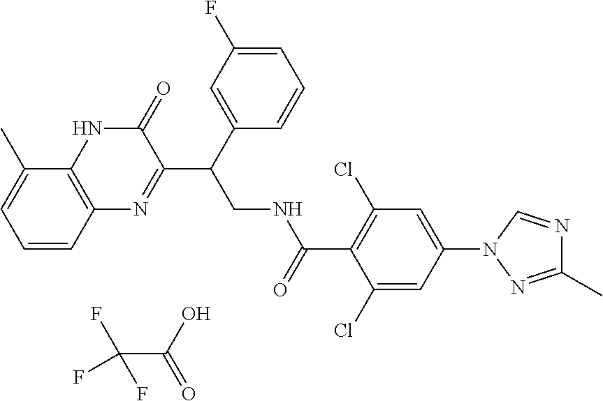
C1=CC2=C(C(C)=C1)NC(=O)C(C(C1=CC(F)=CC=C1)CNC(C1=C(Cl)C=C(N3C=NC(C)=N3)C=C1Cl)=O)=N2.C(C(O)=O)(F)(F)F
